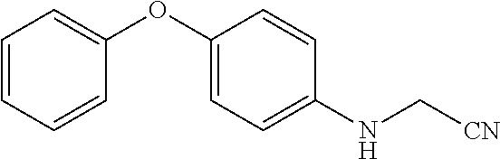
C1=CC=CC(OC2=CC=C(NC[CN])C=C2)=C1
